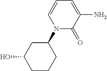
C1(N2C(=O)C(N)=CC=C2)CC(O)CCC1
